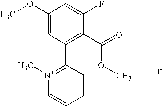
C1(OC)=CC(C2=[N+](C)C=CC=C2)=C(C(=O)OC)C(F)=C1.[I-]
